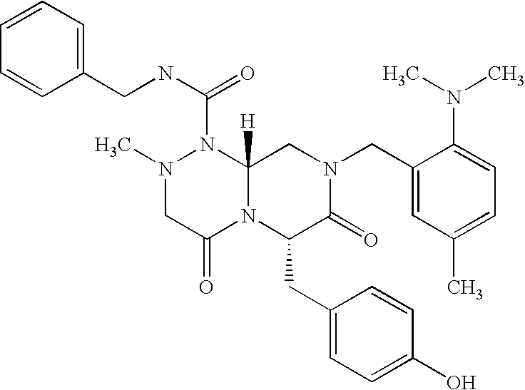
C1(N(C)C)=CC=C(C)C=C1CN1CC2([H])N(C(NCC3=CC=CC=C3)=O)N(C)CC(=O)N2C(CC2=CC=C(O)C=C2)C1=O
